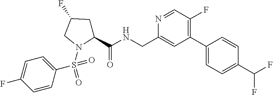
FC(C1=CC=C(C2=C(F)C=NC(CNC(C3CC(F)CN3S(=O)(=O)C3=CC=C(F)C=C3)=O)=C2)C=C1)F
